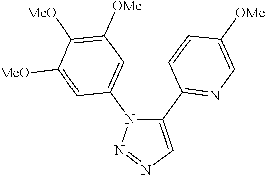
C1(C2=NC=C([OMe])C=C2)=CN=NN1C1=CC([OMe])=C([MeO])C([MeO])=C1
